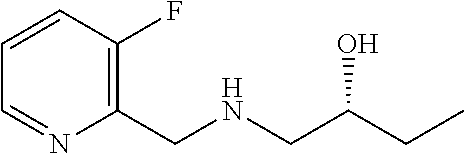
N(CC(CC)O)CC1=C(F)C=CC=N1
